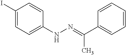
C1(I)=CC=C(NN=C(C)C2=CC=CC=C2)C=C1
